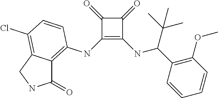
C1(NC2=C3C(=C(Cl)C=C2)CNC3=O)=C(NC(C2=C(OC)C=CC=C2)C(C)(C)C)C(=O)C1=O
